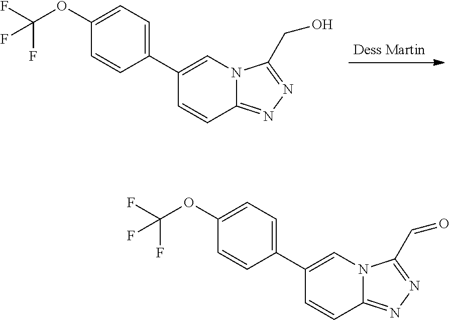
C1=CC2=NN=C(CO)N2C=C1C1=CC=C(OC(F)(F)F)C=C1.C1=CC2=NN=C(C=O)N2C=C1C1=CC=C(OC(F)(F)F)C=C1
